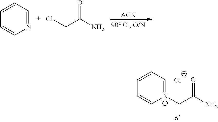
C1=CC=[N+](CC(N)=O)C=C1.[Cl-].[ACN].C1=CC=NC=C1.ClCC(N)=O
